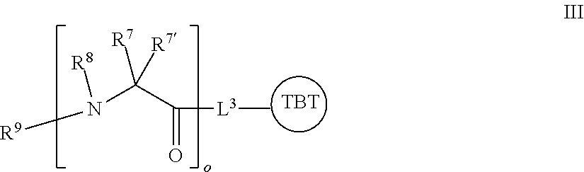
[R9]N([R8])C(C(=O)[L3]C)([R7])[R7].[TBT]
